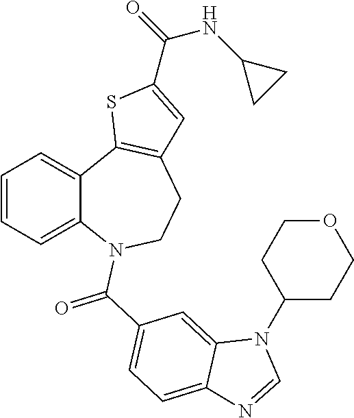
C1=CC=C2C(=C1)C1=C(CCN2C(C2=CC=C3C(=C2)N(C2CCOCC2)C=N3)=O)C=C(C(=O)NC2CC2)S1
